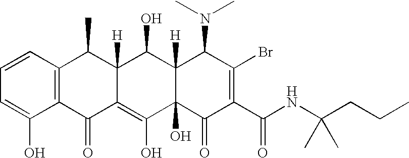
C1=CC2=C(C(O)=C1)C(=O)C1=C(O)C3(O)C([H])(C(O)C1([H])C2C)C(N(C)C)C(Br)=C(C(NC(CCC)(C)C)=O)C3=O
